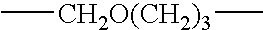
C[CH2O(CH2)3]C
